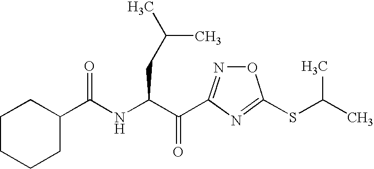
C1CCCC(C(NC(C(=O)C2=NOC(SC(C)C)=N2)CC(C)C)=O)C1
